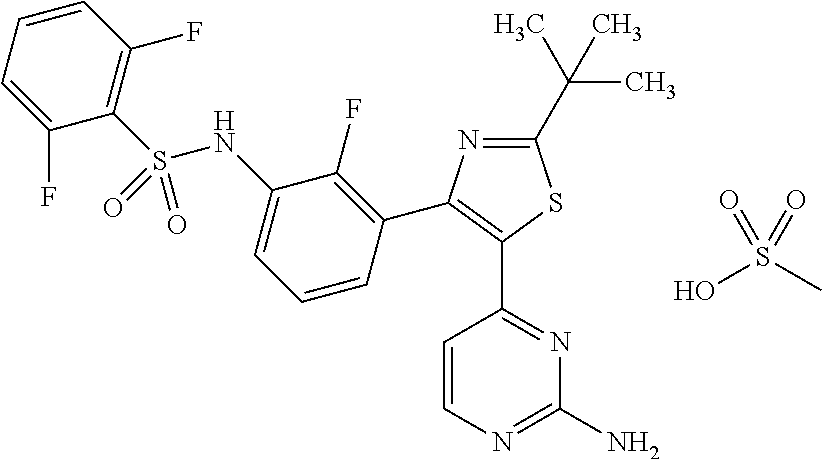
C1(NS(C2=C(F)C=CC=C2F)(=O)=O)=CC=CC(C2=C(C3=NC(N)=NC=C3)SC(C(C)(C)C)=N2)=C1F.OS(C)(=O)=O
